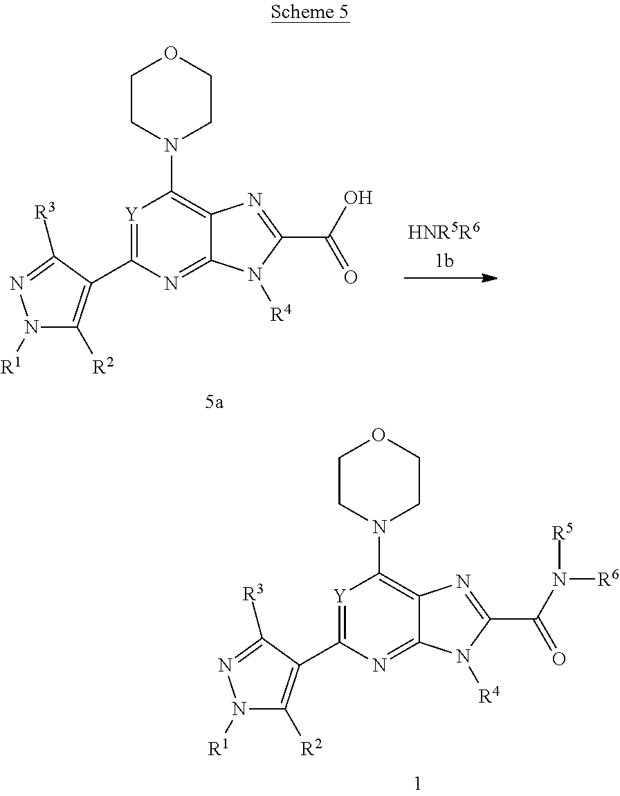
[Y]1=C(C2=C([R2])N([R1])N=C2[R3])N=C2C(=C1N1CCOCC1)N=C(C(N([R6])[R5])=O)N2[R4].[Y]1=C(C2=C([R2])N([R1])N=C2[R3])N=C2C(=C1N1CCOCC1)N=C(C(O)=O)N2[R4]
